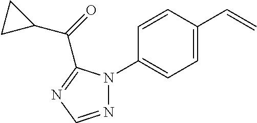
C1(N2N=CN=C2C(=O)C2CC2)=CC=C(C=C)C=C1
